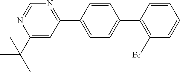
C1=C(C2=NC=NC(C(C)(C)C)=C2)C=CC(C2=C(Br)C=CC=C2)=C1
